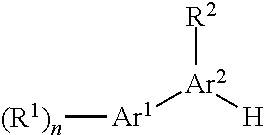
[(R1)n][Ar1][Ar2]([H])[R2]
